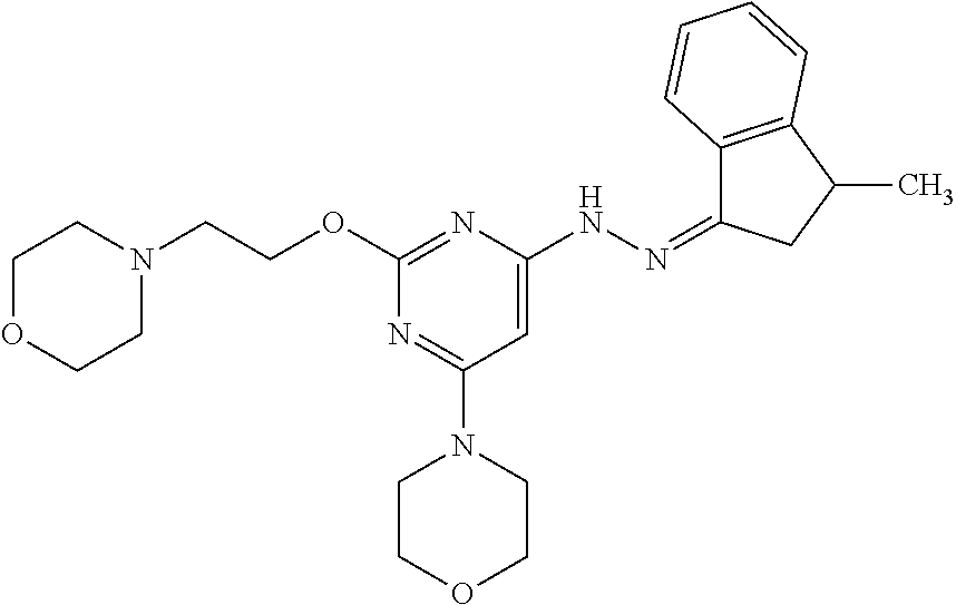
O(C1=NC(NN=C2C3=C(C(C)C2)C=CC=C3)=CC(N2CCOCC2)=N1)CCN1CCOCC1
